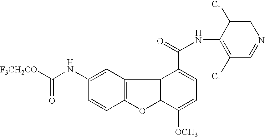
C12=C(C=C(NC(=O)[F3CH2CO])C=C1)C1=C(O2)C([OCH3])=CC=C1C(=O)NC1=C(Cl)C=NC=C1Cl
